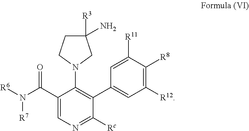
C1([R3])(N)CCN(C2=C(C3=CC([R12])=C([R8])C([R11])=C3)C([Rc])=NC=C2C(N([R6])[R7])=O)C1
